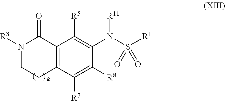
C12=C(C([R7])=C([R8])C(N(S(=O)([R1])=O)[R11])=C1[R5])CCN([R3])C2=O.[k]
